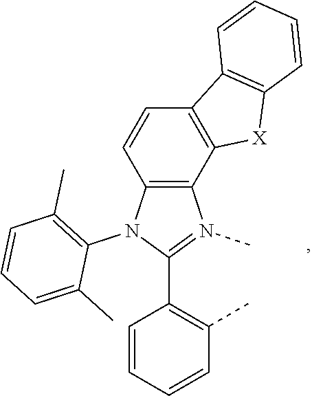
C12=C(N(C3=C(C)C=CC=C3C)C(C3=C(C)C=CC=C3)=N1C)C=CC1=C2[X]C2=C1C=CC=C2
